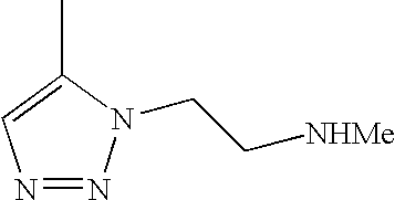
N1=NN(CC[NHMe])C(C)=C1
